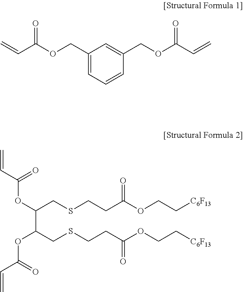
C(C(=O)OCC1=CC=CC(COC(C=C)=O)=C1)=C.C(C(CSCCC(OCC[C6F13])=O)OC(=O)C=C)(CSCCC(OCC[C6F13])=O)OC(=O)C=C
